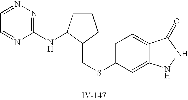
C1=C(SCC2CCCC2NC2=NN=CC=N2)C=C2C(=C1)C(=O)NN2
